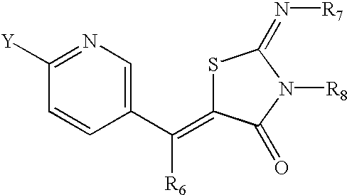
S1C(=C(C2=CN=C([Y])C=C2)[R6])C(=O)N([R8])C1=N[R7]
